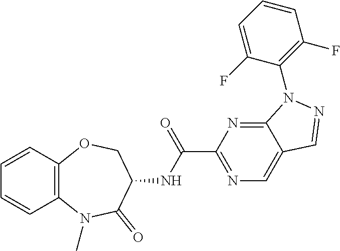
C12=C(C=CC=C1)OCC(NC(C1=NC=C3C(=N1)N(C1=C(F)C=CC=C1F)N=C3)=O)C(=O)N2C
